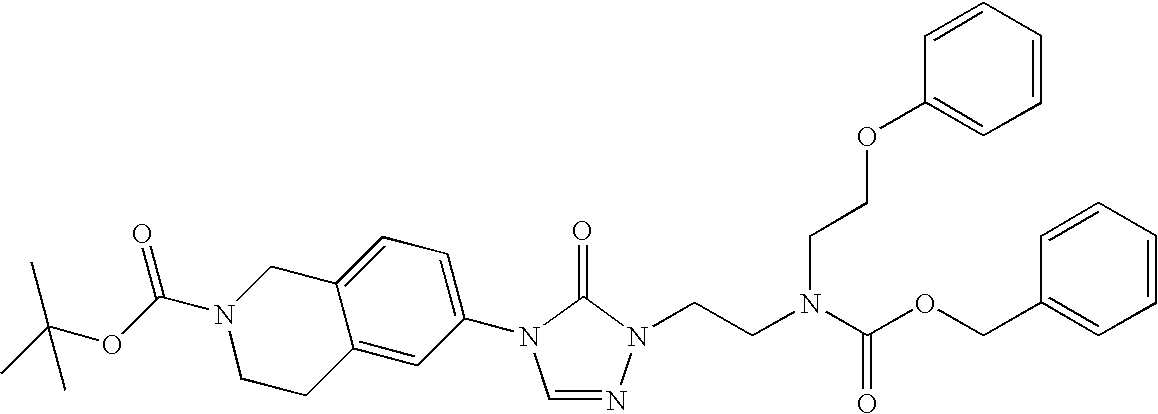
C1(N2C=NN(CCN(C(OCC3=CC=CC=C3)=O)CCOC3=CC=CC=C3)C2=O)=CC=C2C(=C1)CCN(C(OC(C)(C)C)=O)C2
